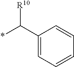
[R10]C(*)C1=CC=CC=C1
